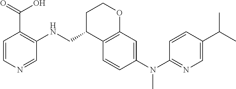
C1=CN=CC(NCC2C3=C(OCC2)C=C(N(C2=NC=C(C(C)C)C=C2)C)C=C3)=C1C(=O)O
